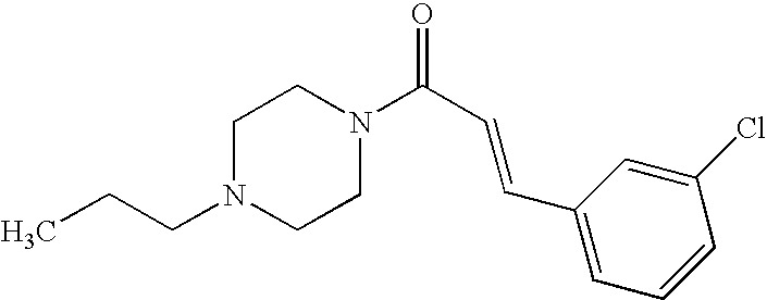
C(N1CCN(C(C=CC2=CC=CC(Cl)=C2)=O)CC1)CC
